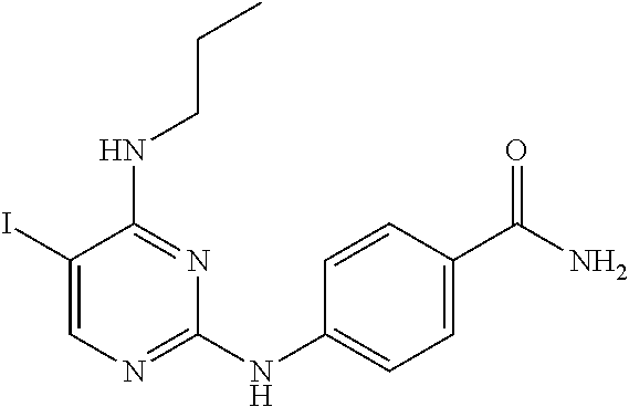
C1(I)=CN=C(NC2=CC=C(C(N)=O)C=C2)N=C1NCCC
